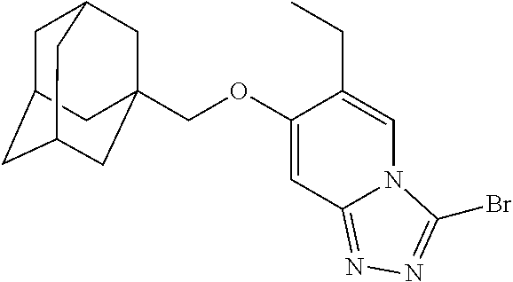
C1C2CC3CC(COC4=CC5=NN=C(Br)N5C=C4CC)(CC1C3)C2
